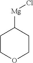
C1COCCC1[Mg]Cl
